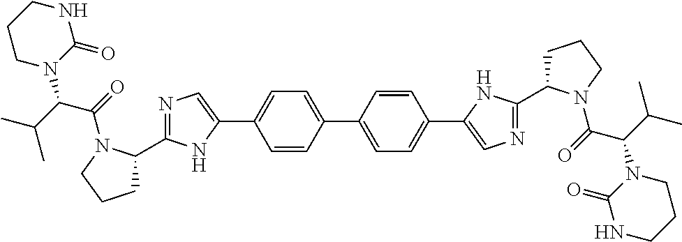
C1(C2=NC=C(C3=CC=C(C4=CC=C(C5=CN=C(C6CCCN6C(C(N6C(=O)NCCC6)C(C)C)=O)N5)C=C4)C=C3)N2)CCCN1C(=O)C(C(C)C)N1C(=O)NCCC1
